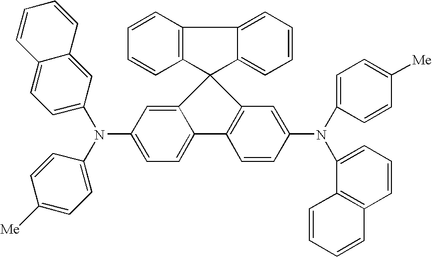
C12=CC(N(C3=CC=C([Me])C=C3)C3=CC=C4C(=C3)C=CC=C4)=CC=C1C1=C(C=C(N(C3=CC=C([Me])C=C3)C3=CC=CC4=C3C=CC=C4)C=C1)C21C2=CC=CC=C2C2=C1C=CC=C2
